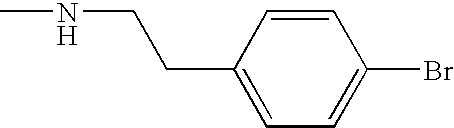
C1(CCNC)=CC=C(Br)C=C1
